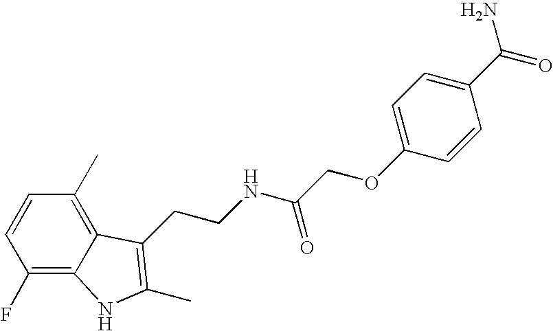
C1(F)=C2C(=C(C)C=C1)C(CCNC(COC1=CC=C(C(=O)N)C=C1)=O)=C(C)N2
